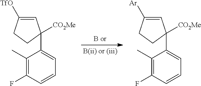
C1=C([TfO])CCC1([CO2Me])C1=CC=CC(F)=C1C.C1=C([Ar])CCC1([CO2Me])C1=CC=CC(F)=C1C
